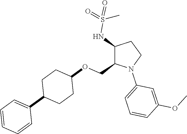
C1(NS(=O)(=O)C)C(COC2CCC(C3=CC=CC=C3)CC2)N(C2=CC=CC(OC)=C2)CC1
